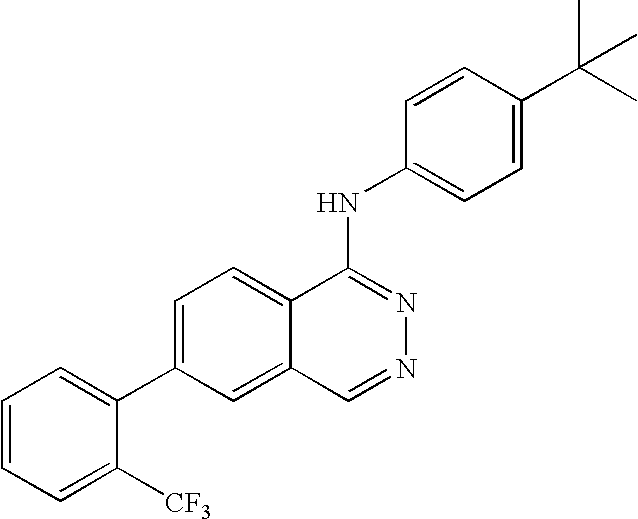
C1=C(C2=CC=CC=C2[CF3])C=C2C(=C1)C(NC1=CC=C(C(C)(C)C)C=C1)=NN=C2
